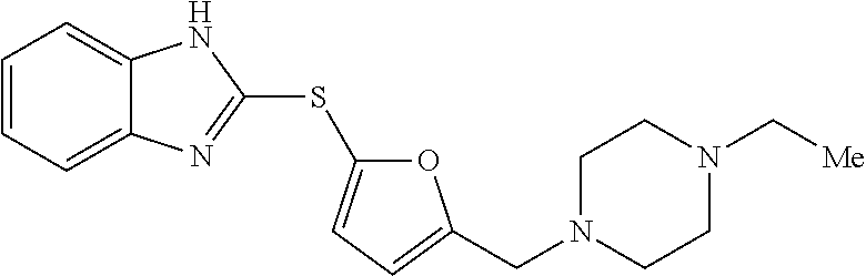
C1=CC=C2C(=C1)NC(SC1=CC=C(CN3CCN(C[Me])CC3)O1)=N2
